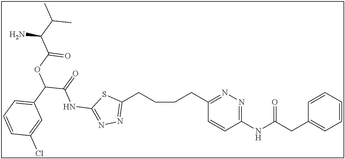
C1(CCCCC2=NN=C(NC(C(C3=CC=CC(Cl)=C3)OC(C(C(C)C)N)=O)=O)S2)=NN=C(NC(CC2=CC=CC=C2)=O)C=C1
